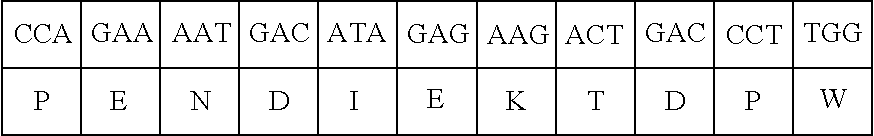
C1C2C34C1C1C35C36C1C1C37C38C1C1C39C3%10C1C1C3%11C3%12C1C1C3%13C(C1)CC%13C%12C%11C%10C9C8C7C6C5C4C2.[AAT].[GAC].[CCT].[E].N.[D].[E].[K].[D].P.[W].P.[GAG].[T].I
